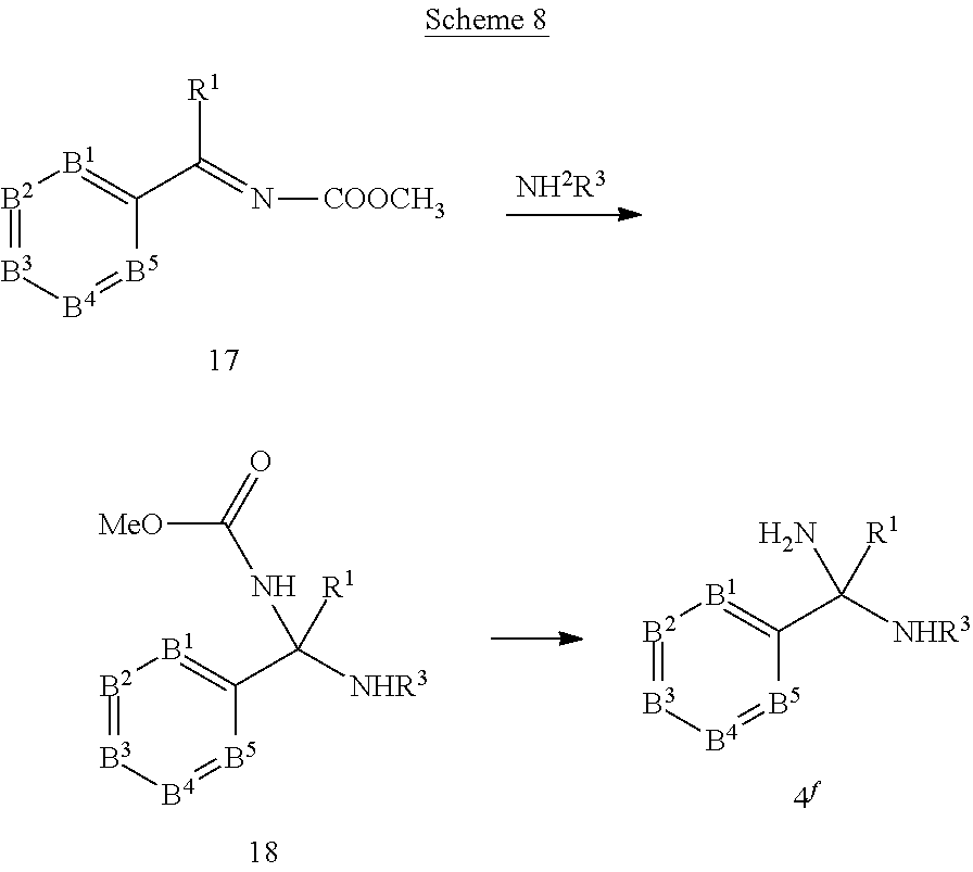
[B2]1=[B3][B4]=[B5]C(C(=N[COOCH3])[R1])=[B1]1.[B2]1=[B3][B4]=[B5]C(C([NHR3])([R1])NC(=O)[MeO])=[B1]1.[B2]1=[B3][B4]=[B5]C(C([NHR3])([R1])N)=[B1]1
